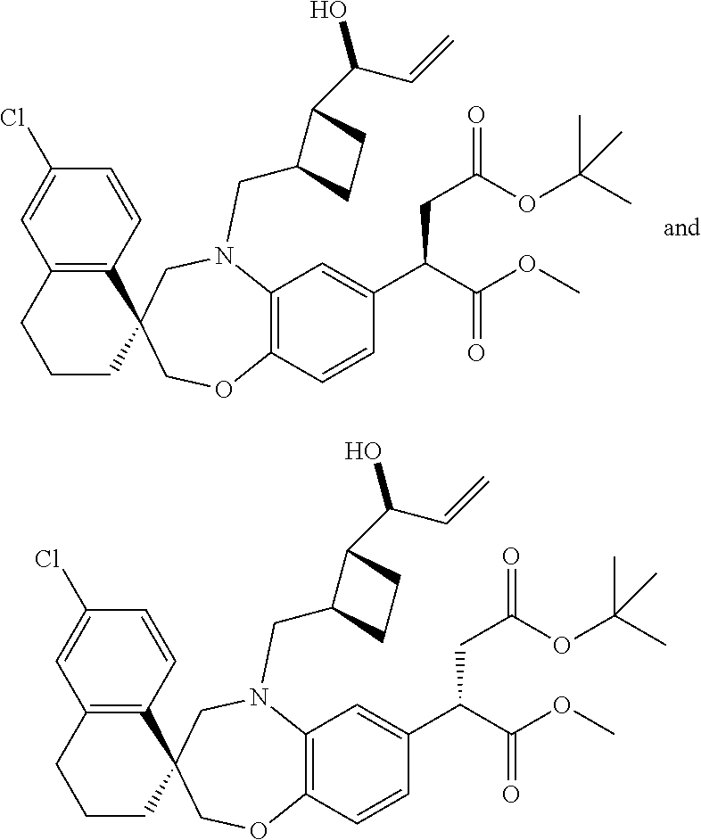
C12=C(CCCC13COC1=C(N(CC4C(C(C=C)O)CC4)C3)C=C(C(C(OC)=O)CC(OC(C)(C)C)=O)C=C1)C=C(Cl)C=C2.C12=C(CCCC13COC1=C(N(CC4C(C(C=C)O)CC4)C3)C=C(C(C(OC)=O)CC(OC(C)(C)C)=O)C=C1)C=C(Cl)C=C2
